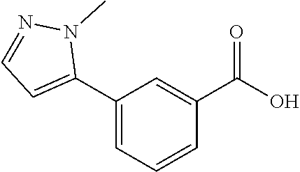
C1(C2=CC=NN2C)=CC=CC(C(O)=O)=C1
